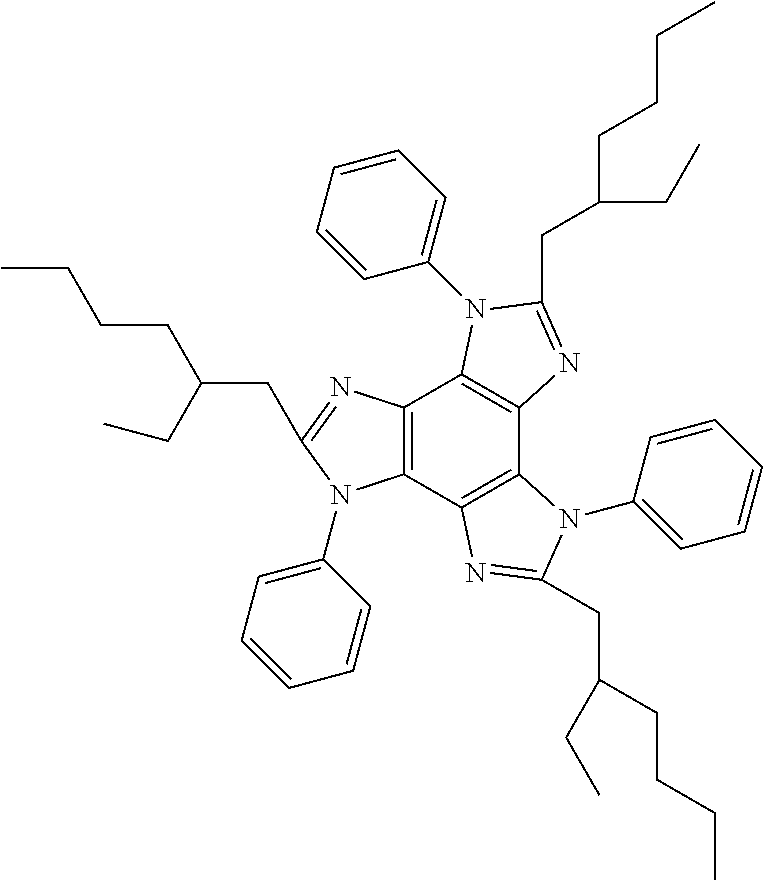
C12=C(C3=C(C4=C1N(C1=CC=CC=C1)C(CC(CCCC)CC)=N4)N(C1=CC=CC=C1)C(CC(CCCC)CC)=N3)N(C1=CC=CC=C1)C(CC(CCCC)CC)=N2
